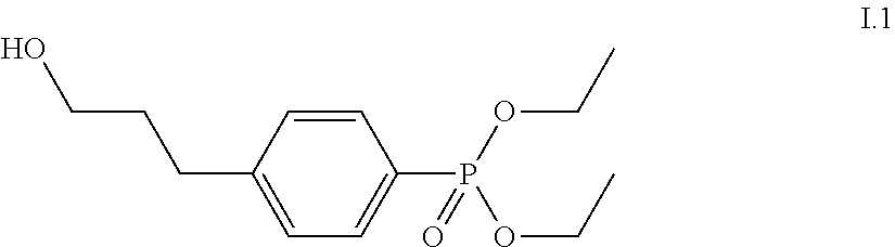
C1=CC(CCCO)=CC=C1P(OCC)(OCC)=O
